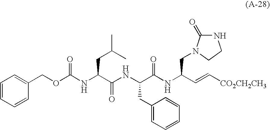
C1(COC(NC(C(NC(C(NC(C=C[CO2CH2CH3])CN2C(=O)NCC2)=O)CC2=CC=CC=C2)=O)CC(C)C)=O)=CC=CC=C1
